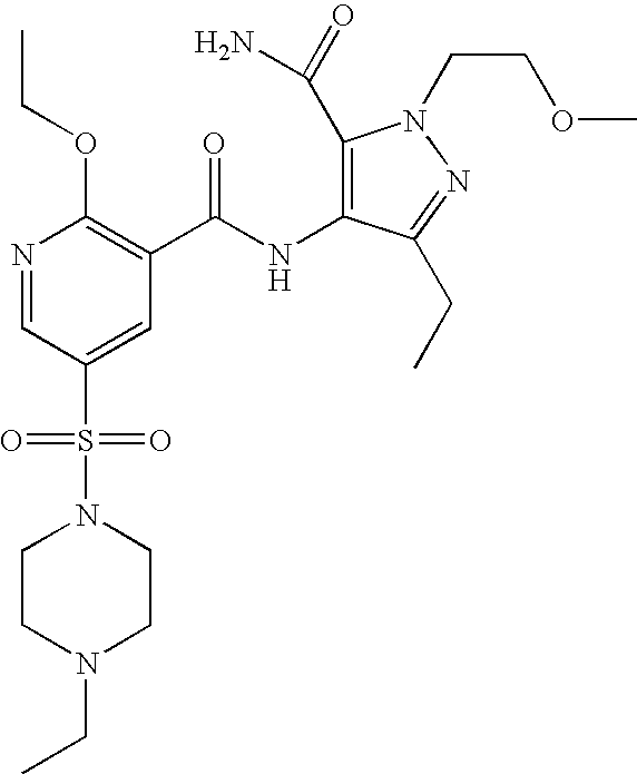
N1=CC(S(N2CCN(CC)CC2)(=O)=O)=CC(C(NC2=C(C(=O)N)N(CCOC)N=C2CC)=O)=C1OCC
